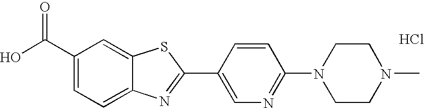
C1(C(O)=O)=CC=C2C(=C1)SC(C1=CN=C(N3CCN(C)CC3)C=C1)=N2.Cl
